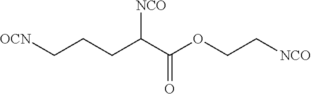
C(C(=O)OCC[NCO])(CCC[OCN])[NCO]
